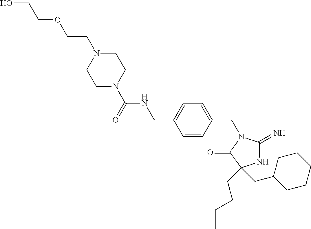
N1C(=N)N(CC2=CC=C(CNC(N3CCN(CCOCCO)CC3)=O)C=C2)C(=O)C1(CCCC)CC1CCCCC1
